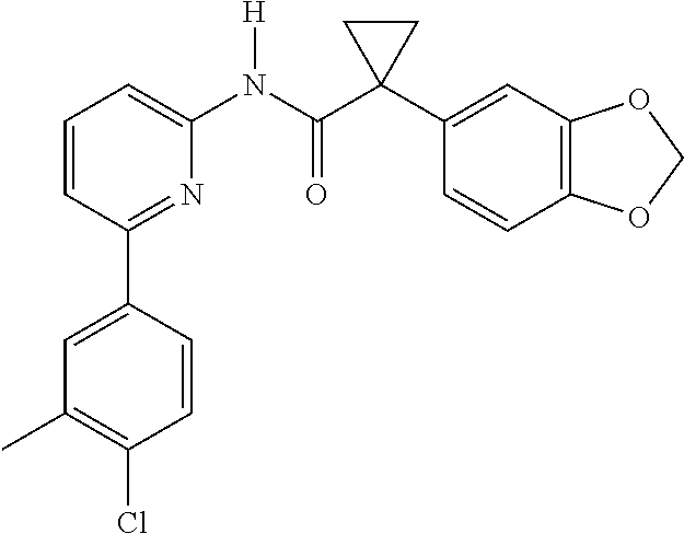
C1=CC(C2=CC(C)=C(Cl)C=C2)=NC(N(C(C2(C3=CC4=C(C=C3)OCO4)CC2)=O)[H])=C1
